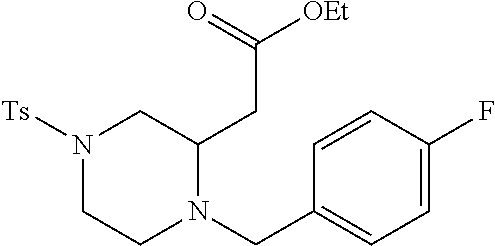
N1([Ts])CCN(CC2=CC=C(F)C=C2)C(CC([OEt])=O)C1
